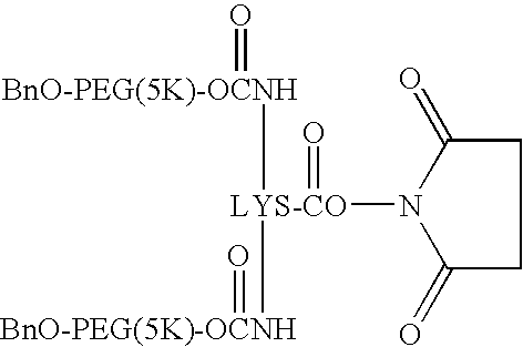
C1(=O)CCC(=O)N1[LYS-CO](=O)([BnO-PEG(5K)-OCNH]=O)[BnO-PEG(5K)-OCNH]=O
